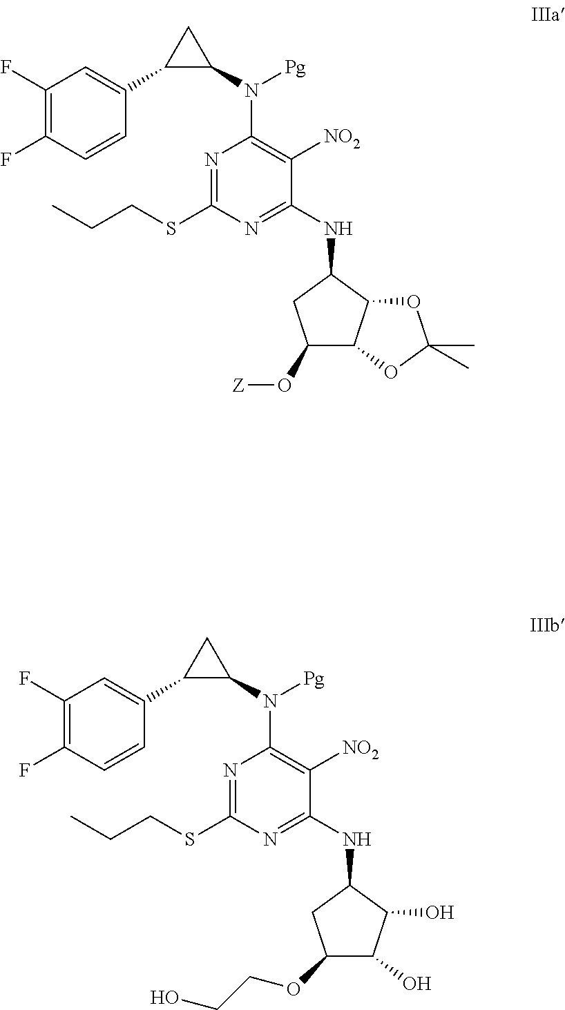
C1=CC(F)=C(F)C=C1C1C(N(C2=C([NO2])C(NC3CC(O[Z])C4C3OC(C)(C)O4)=NC(SCCC)=N2)[Pg])C1.C1=CC(F)=C(F)C=C1C1C(N(C2=C([NO2])C(NC3CC(OCCO)C(O)C3O)=NC(SCCC)=N2)[Pg])C1
